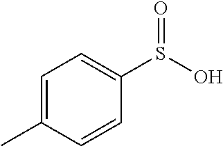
C1=C(C)C=CC(S(O)=O)=C1
